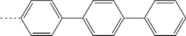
C1=C(C2=CC=C(C3=CC=CC=C3)C=C2)C=CC(C)=C1
